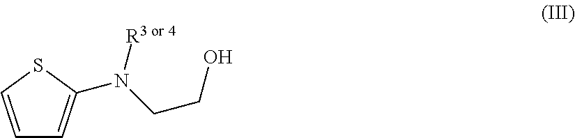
C1=CSC(N(CCO)[R3 or 4])=C1
